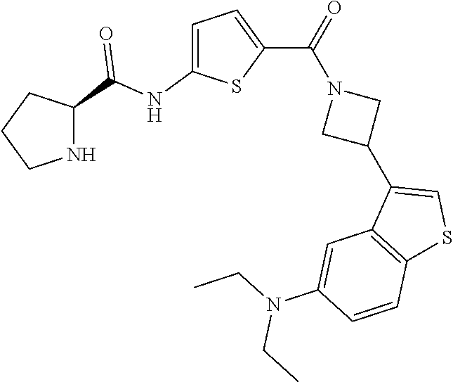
C1CNC(C(NC2=CC=C(C(=O)N3CC(C4=CSC5=C4C=C(N(CC)CC)C=C5)C3)S2)=O)C1
